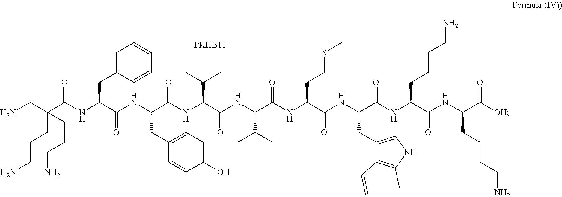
NCC(C(NC(C(=O)NC(C(NC(C(=O)NC(C(NC(C(NC(C(NC(C(NC(C([OH])=O)CCCCN)=O)CCCCN)=O)CC1=CNC(C)=C1C=C)=O)CCSC)=O)C(C)C)C(C)C)=O)CC1=CC=C(O)C=C1)CC1=CC=CC=C1)=O)(CCCN)CCCN.[PKHB11]
